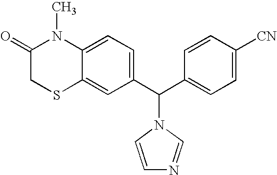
C12=CC(C(C3=CC=C([CN])C=C3)N3C=NC=C3)=CC=C1N(C)C(=O)CS2
